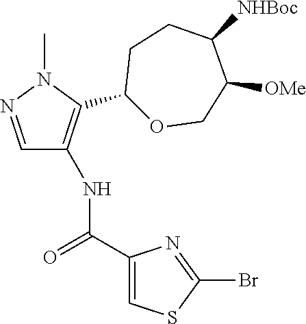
C1=NN(C)C(C2OCC([OMe])C([NHBoc])CC2)=C1NC(C1=CSC(Br)=N1)=O
